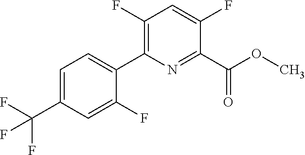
FC(F)(C1=CC=C(C2=C(F)C=C(F)C(C(OC)=O)=N2)C(F)=C1)F
